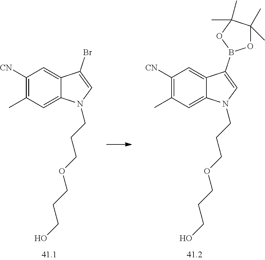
C1([CN])=C(C)C=C2C(=C1)C(Br)=CN2CCCOCCCO.C1([CN])=C(C)C=C2C(=C1)C(B1OC(C)(C)C(C)(C)O1)=CN2CCCOCCCO
